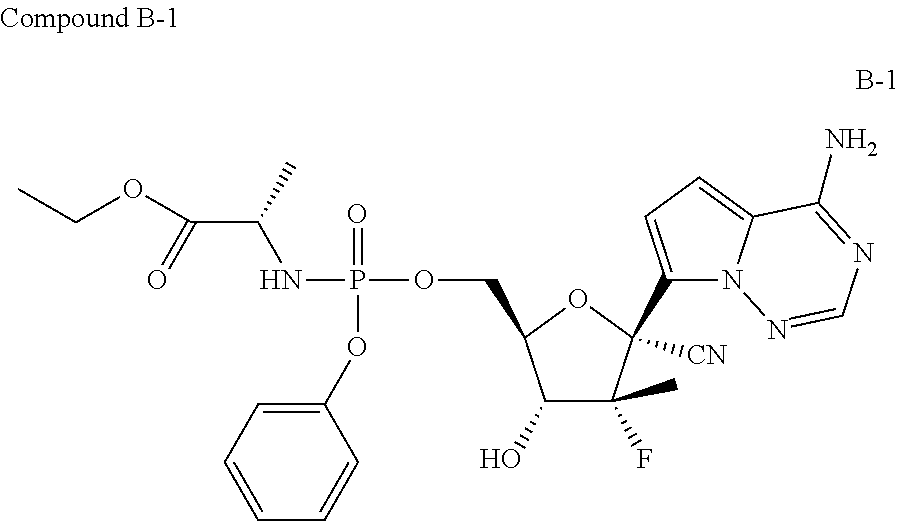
C1(O)C(C)(F)C(C2=CC=C3N2N=CN=C3N)([CN])OC1COP(NC(C(=O)OCC)C)(=O)OC1=CC=CC=C1
